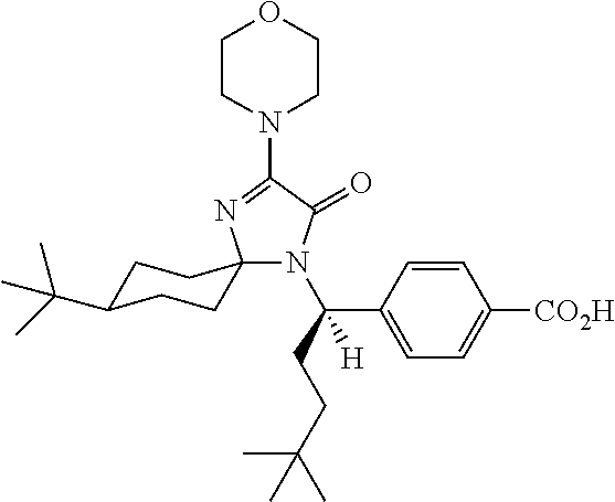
C1(N2CCOCC2)=NC2(N(C(CCC(C)(C)C)(C3=CC=C([CO2H])C=C3)[H])C1=O)CCC(C(C)(C)C)CC2
